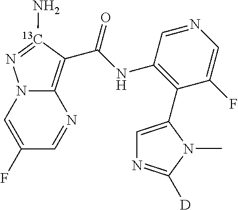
C12=C(C(NC3=C(C4=CN=C([D])N4C)C(F)=CN=C3)=O)[13C](N)=NN1C=C(F)C=N2
